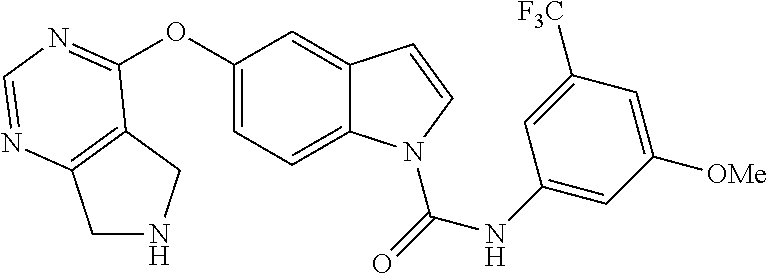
C1NCC2=C1N=CN=C2OC1=CC=C2C(=C1)C=CN2C(NC1=CC([OMe])=CC([F3C])=C1)=O
